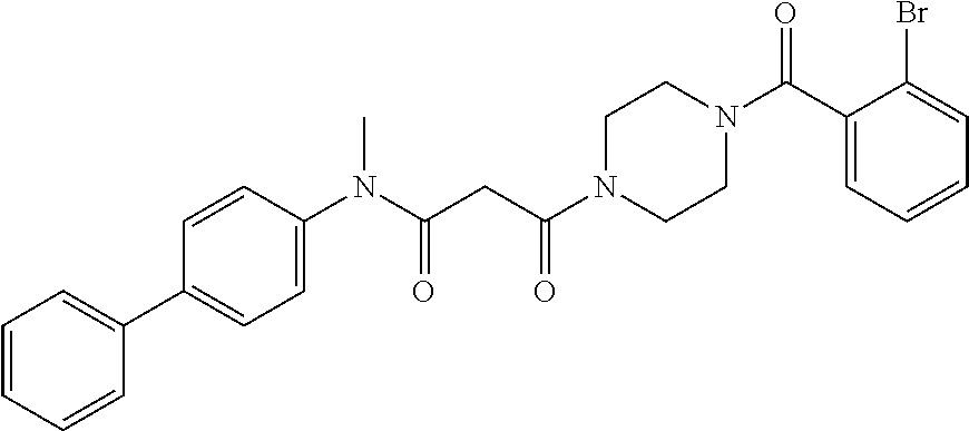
C1=CC=CC(C2=CC=C(N(C(CC(N3CCN(C(C4=CC=CC=C4Br)=O)CC3)=O)=O)C)C=C2)=C1
